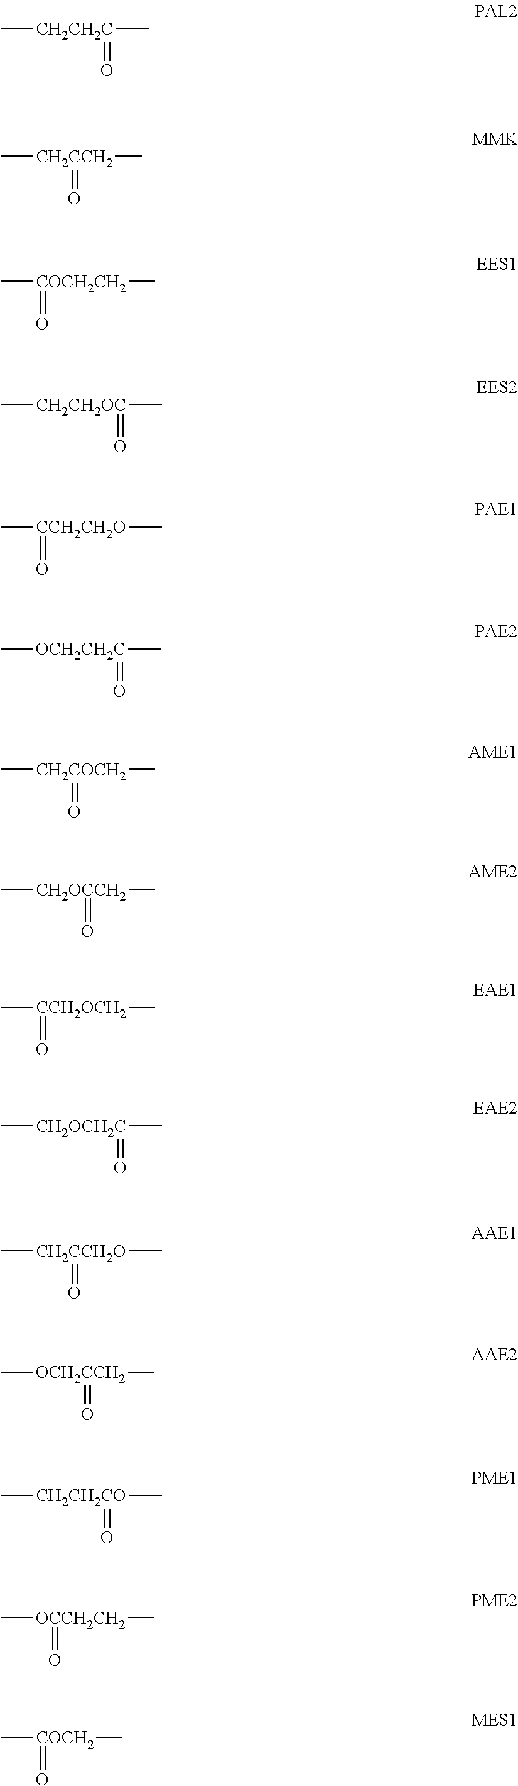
C[CH2CH2C](C)=O.C[CH2CCH2](C)=O.C[COCH2CH2](C)=O.C[CH2CH2OC](C)=O.C[CCH2CH2O](C)=O.C[OCH2CH2C](C)=O.C[CH2COCH2](C)=O.C[CH2OCCH2](C)=O.C[CCH2OCH2](C)=O.C[CH2OCH2C](C)=O.C[CH2CCH2O](C)=O.C[OCH2CCH2](C)=O.C[CH2CH2CO](C)=O.C[OCCH2CH2](C)=O.C[COCH2](C)=O
